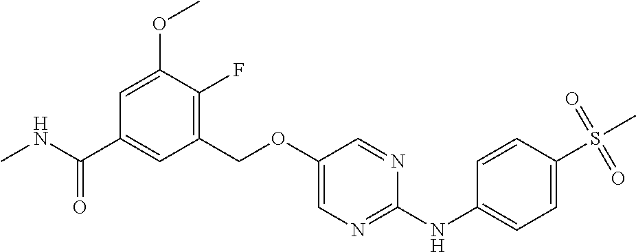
C1(COC2=CN=C(NC3=CC=C(S(C)(=O)=O)C=C3)N=C2)=C(F)C(OC)=CC(C(NC)=O)=C1
